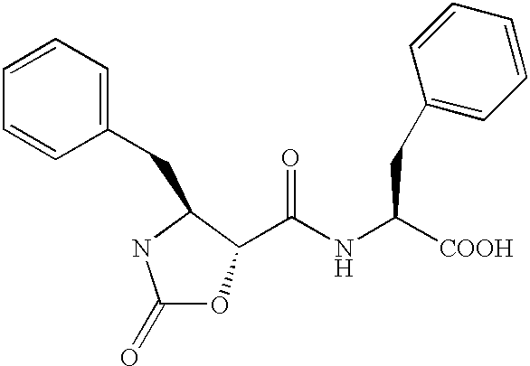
C(NC([COOH])CC1=CC=CC=C1)(=O)C1C(CC2=CC=CC=C2)NC(=O)O1
